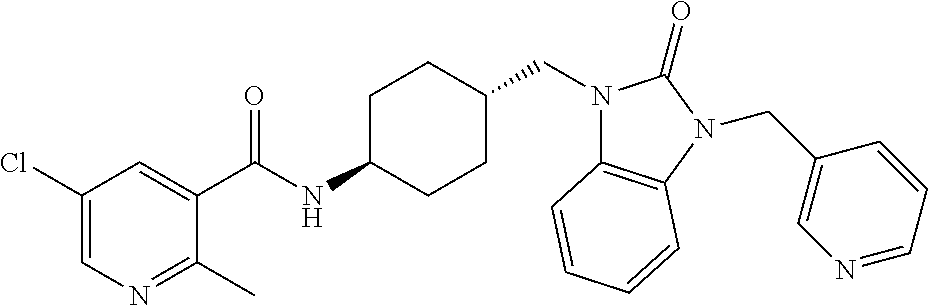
C1(Cl)=CN=C(C)C(C(NC2CCC(CN3C4=C(N(CC5=CN=CC=C5)C3=O)C=CC=C4)CC2)=O)=C1
